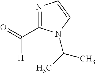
N1=C(C(=O)[H])N(C(C)C)C=C1
